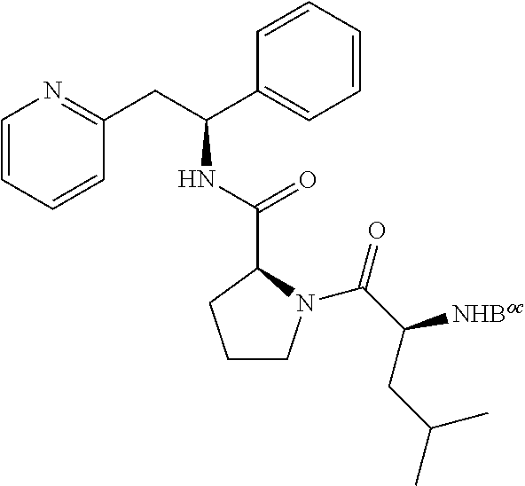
C1CN(C(C(CC(C)C)[NHBoc])=O)C(C(NC(CC2=NC=CC=C2)C2=CC=CC=C2)=O)C1
